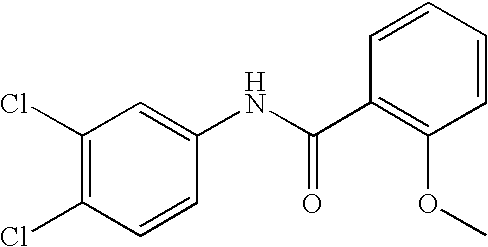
C1(Cl)=C(Cl)C=CC(NC(C2=C(OC)C=CC=C2)=O)=C1
